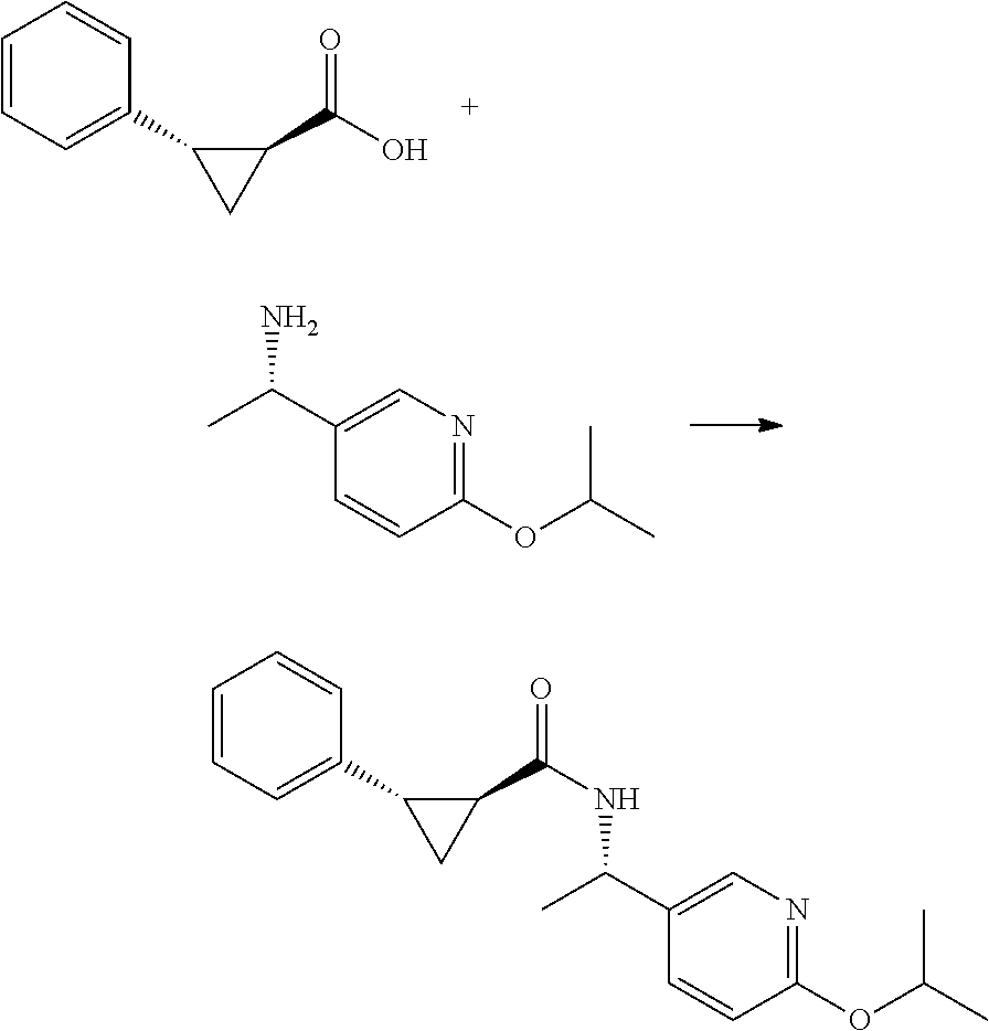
C1=CC=C(C2CC2C(O)=O)C=C1.C1(OC(C)C)=NC=C(C(C)N)C=C1.C1=CC=C(C2CC2C(=O)NC(C2=CN=C(OC(C)C)C=C2)C)C=C1
